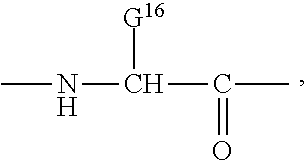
CNC([G16])C(=O)C
